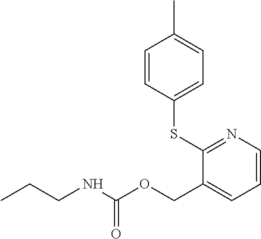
CCCNC(OCC1=CC=CN=C1SC1=CC=C(C)C=C1)=O
